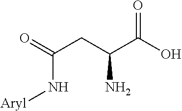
O=C(CC(C(O)=O)N)N[Aryl]
